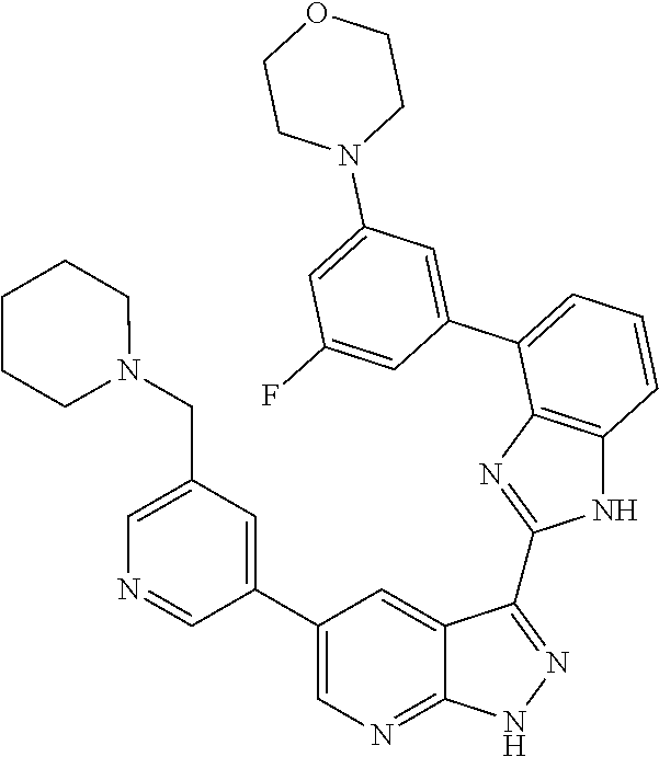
C1=C(CN2CCCCC2)C=C(C2=CN=C3C(=C2)C(C2=NC4=C(N2)C=CC=C4C2=CC(N4CCOCC4)=CC(F)=C2)=NN3)C=N1
